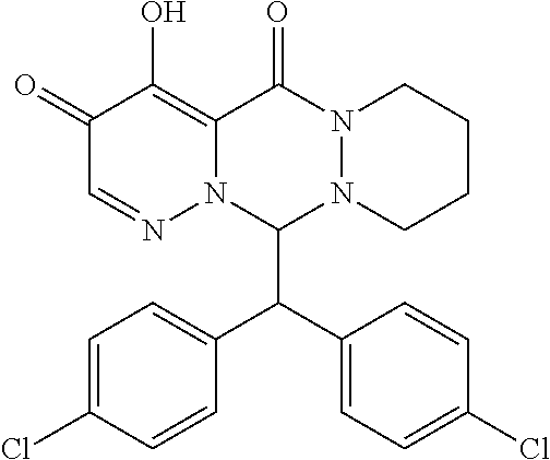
C1=C(Cl)C=CC(C(C2=CC=C(Cl)C=C2)C2N3N(C(=O)C4=C(O)C(=O)C=NN24)CCCC3)=C1
